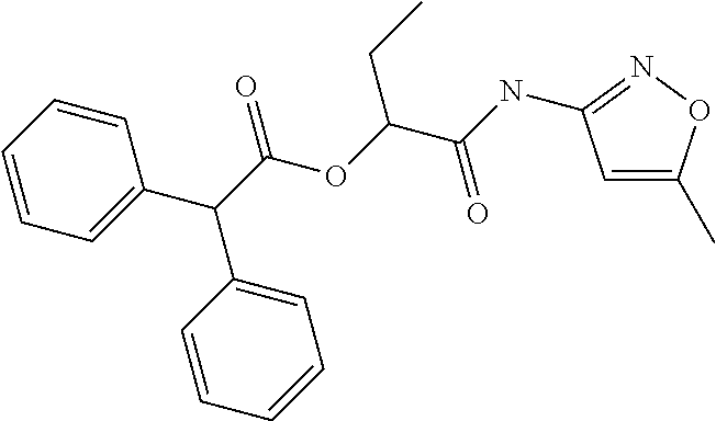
N(C(C(OC(C(C1=CC=CC=C1)C1=CC=CC=C1)=O)CC)=O)C1=NOC(C)=C1
